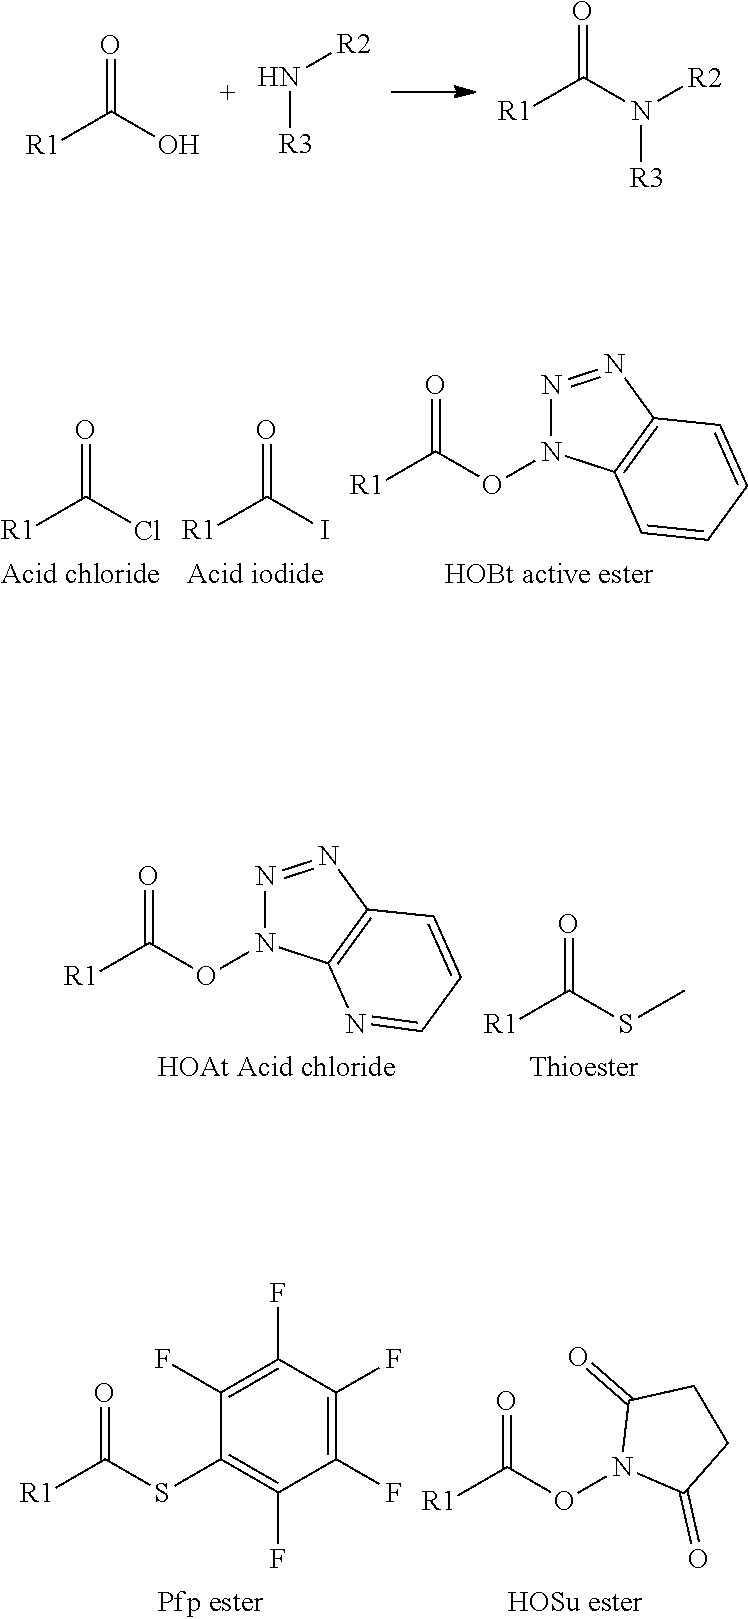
[R1]C(O)=O.[R3]N[R2].[R2]N(C([R1])=O)[R3].[R1]C(ON1N=NC2=C1C=CC=C2)=O.[R1]C(I)=O.[R1]C(Cl)=O.[R1]C(ON1N=NC2=C1N=CC=C2)=O.[R1]C(SC)=O.[R1]C(SC1=C(F)C(F)=C(F)C(F)=C1F)=O.[R1]C(ON1C(=O)CCC1=O)=O
